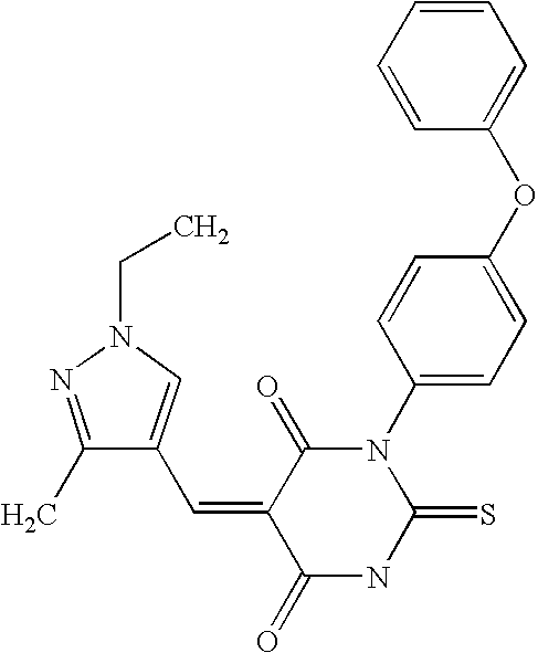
C1=CC=CC(OC2=CC=C(N3C(=O)C(=CC4=CN(CC)N=C4C)C(=O)NC3=S)C=C2)=C1
